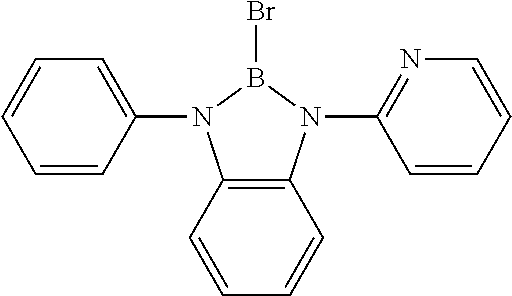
C1(N2C3=C(N(C4=NC=CC=C4)B2Br)C=CC=C3)=CC=CC=C1
